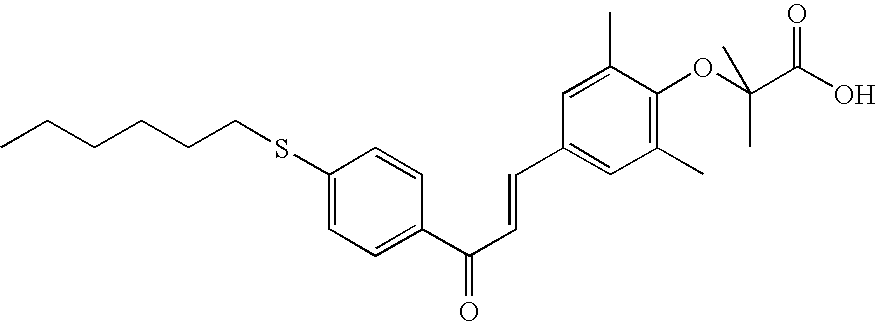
C1(SCCCCCC)=CC=C(C(C=CC2=CC(C)=C(OC(C(O)=O)(C)C)C(C)=C2)=O)C=C1
